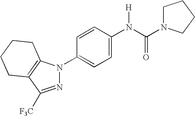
C1=CC(N(C(N2CCCC2)=O)[H])=CC=C1N1N=C([F3C])C2=C1CCCC2
